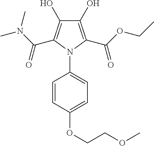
C1(O)=C(C(OCC)=O)N(C2=CC=C(OCCOC)C=C2)C(C(N(C)C)=O)=C1O
